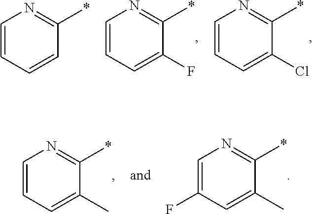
C1=CC=C(Cl)C(*)=N1.C1=CC=C(F)C(*)=N1.C1=CC=CC(*)=N1.C1=CC=C(C)C(*)=N1.C1=C(F)C=C(C)C(*)=N1
